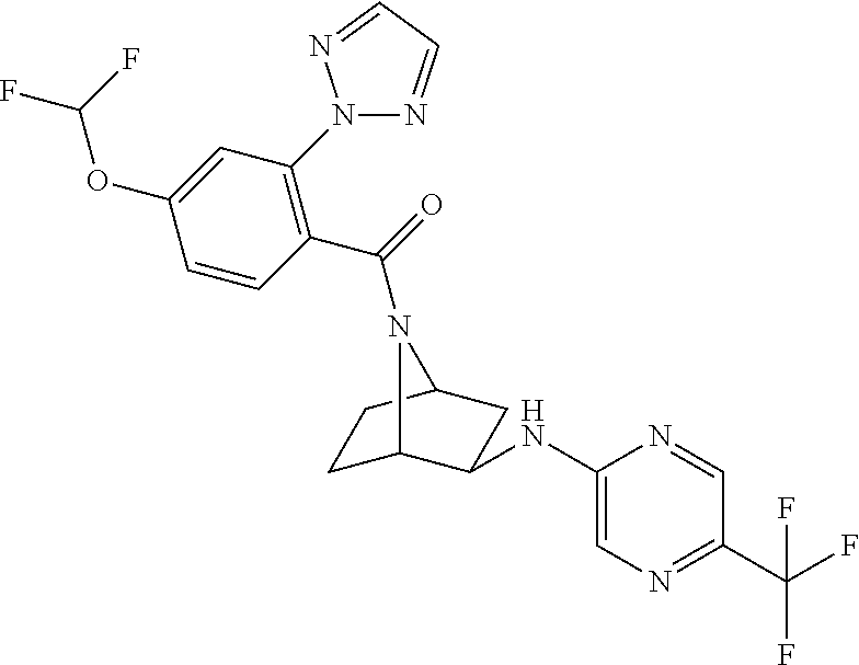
C1C2C(NC3=CN=C(C(F)(F)F)C=N3)CC(C1)N2C(=O)C1=C(N2N=CC=N2)C=C(OC(F)F)C=C1
